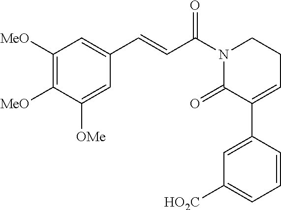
C1([MeO])=C([MeO])C([OMe])=CC(C=CC(N2C(=O)C(C3=CC([HO2C])=CC=C3)=CCC2)=O)=C1
